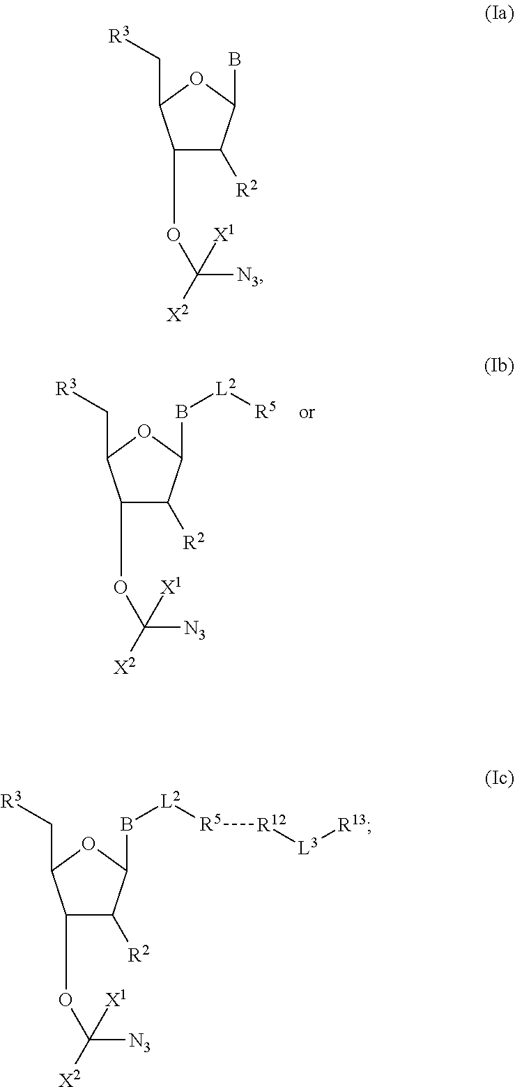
C1(OC([N3])([X2])[X1])C([R2])C(B[L2][R5])OC1C[R3].C1(OC([N3])([X2])[X1])C([R2])C(B)OC1C[R3].C1(OC([N3])([X2])[X1])C([R2])C(B[L2][R5][R12][L3][R13])OC1C[R3]
